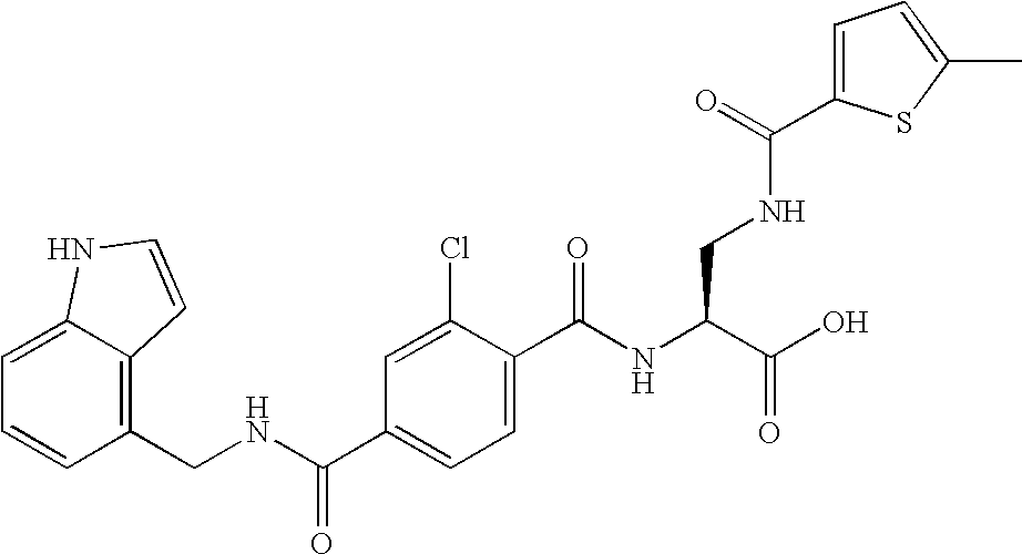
C1=C2C(=C(CNC(C3=CC=C(C(NC(C(O)=O)CNC(C4=CC=C(C)S4)=O)=O)C(Cl)=C3)=O)C=C1)C=CN2
